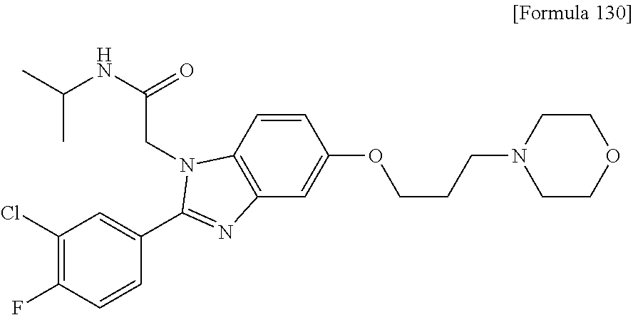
C1(Cl)=C(F)C=CC(C2=NC3=C(C=CC(OCCCN4CCOCC4)=C3)N2CC(NC(C)C)=O)=C1
